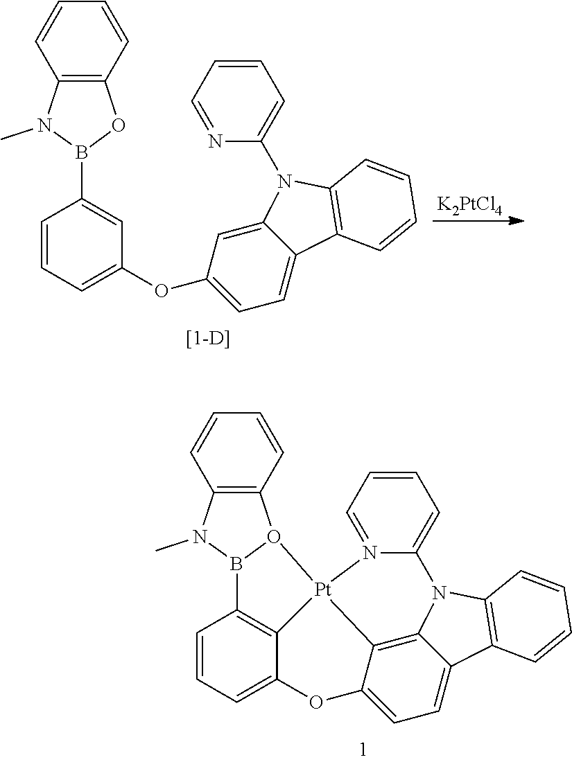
C1=CC=C2C3=C1B1O(C4=C(N1C)C=CC=C4)[Pt]31C3=C4C(=CC=C3O2)C2=C(N4C3=CC=CC=N31)C=CC=C2.C1=CC=C(OC2=CC=C3C(=C2)N(C2=CC=CC=N2)C2=C3C=CC=C2)C=C1B1OC2=C(N1C)C=CC=C2.[K2PtCl4]
